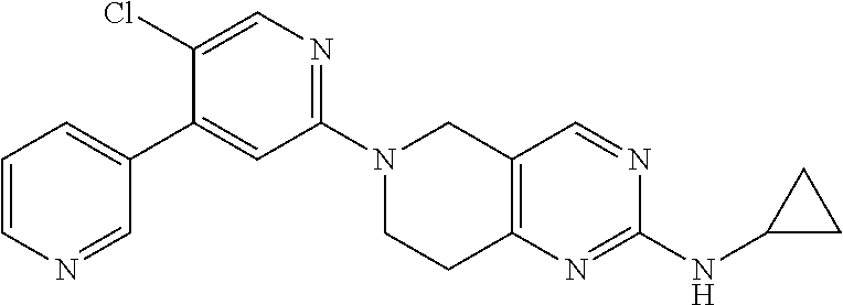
N1(C2=NC=C(Cl)C(C3=CC=CN=C3)=C2)CCC2=C(C1)C=NC(NC1CC1)=N2
